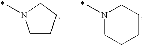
N1(C)CCCCC1.C1CCCN1C
